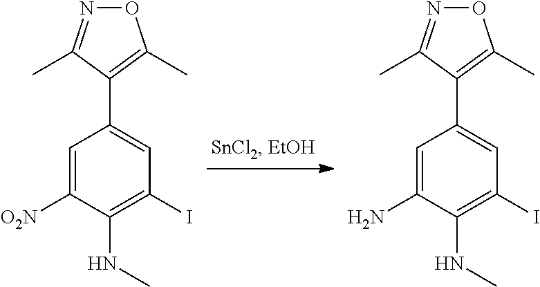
O1N=C(C)C(C2=CC(I)=C(NC)C([O2N])=C2)=C1C.O1N=C(C)C(C2=CC(I)=C(NC)C(N)=C2)=C1C
